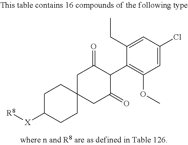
C1C(=O)C(C2=C(OC)C=C(Cl)C=C2CC)C(=O)CC12CCC([X][R8])CC2
